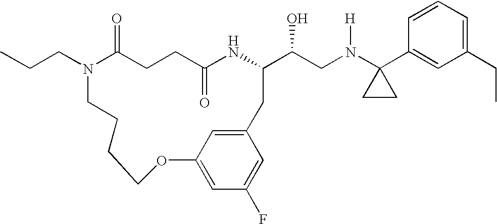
N1(CCC)C(=O)CCC(=O)NC(C(CN(C2(C3=CC(CC)=CC=C3)CC2)[H])O)CC2=CC(=CC(F)=C2)OCCCC1
